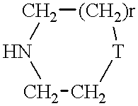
N1CC[T][(CH2)r]C1
